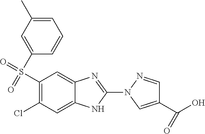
C1(S(=O)(C2=CC(C)=CC=C2)=O)=C(Cl)C=C2C(=C1)N=C(N1C=C(C(O)=O)C=N1)N2
